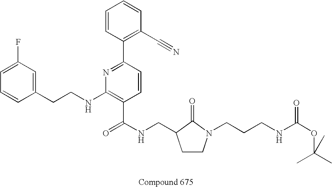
C1=CC(CCNC2=C(C(NCC3CCN(CCCNC(OC(C)(C)C)=O)C3=O)=O)C=CC(C3=C(C#N)C=CC=C3)=N2)=CC(F)=C1
